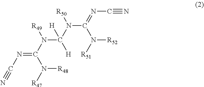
N(=C(N([R49])C([H])(N([R50])C(N([R51])[R52])=NC#N)[H])N([R47])[R48])C#N
